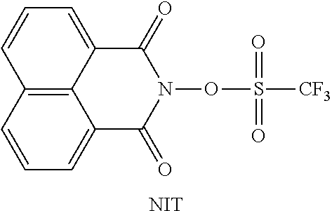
C12=C3C(=CC=C1)C(=O)N(OS([CF3])(=O)=O)C(=O)C3=CC=C2.[NIT]
